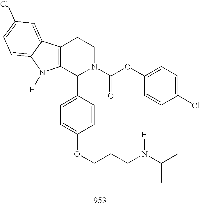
C12=C(C(C3=CC=C(OCCCN([H])C(C)C)C=C3)N(C(OC3=CC=C(Cl)C=C3)=O)CC1)N([H])C1=CC=C(Cl)C=C21
